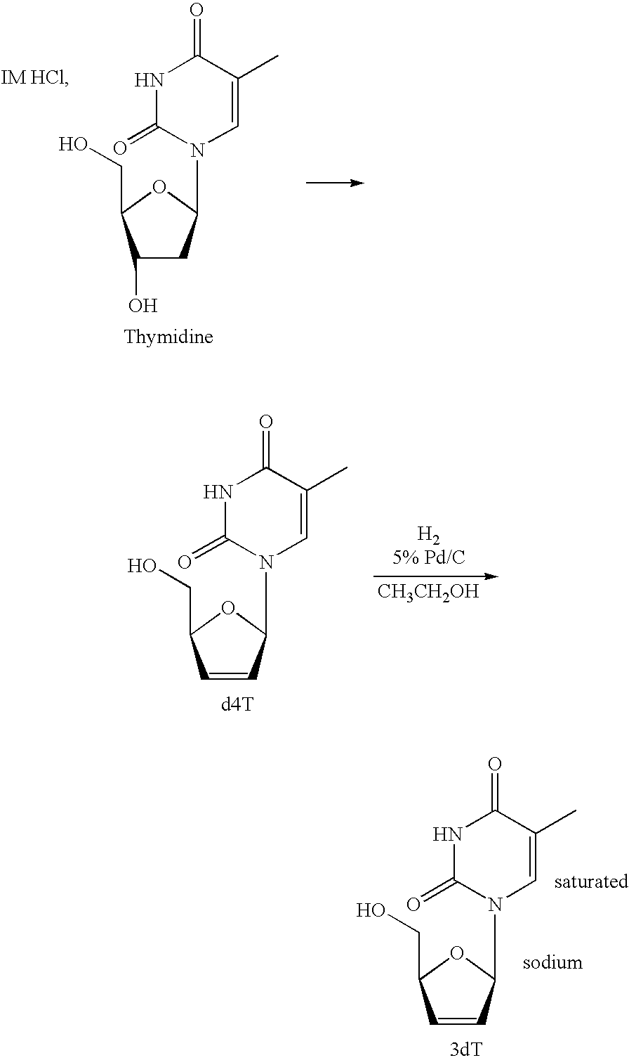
C1=CC(N2C=C(C)C(=O)NC2=O)OC1CO.C1(O)CC(N2C=C(C)C(=O)NC2=O)OC1CO.C1=CC(N2C=C(C)C(=O)NC2=O)OC1CO.[CH3CH2OH]
